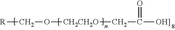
[R]CO[CH2CH2O]CC(=O)[OH]]
